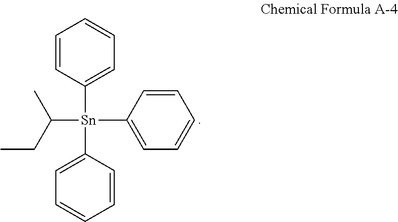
CC([Sn](C1=CC=CC=C1)(C1=CC=CC=C1)C1=CC=CC=C1)CC
